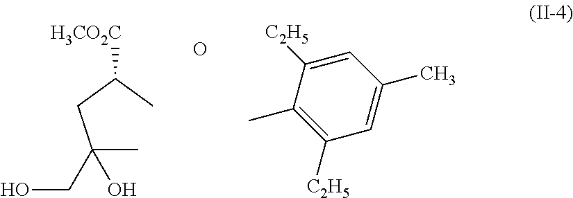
C(C)(CC(C)[H3CO2C])(O)CO.C1=C([C2H5])C(C)=C([C2H5])C=C1C.O
